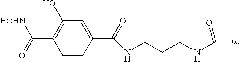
C1=C(C(=O)NCCCNC([a])=O)C=CC(C(=O)[HOHN])=C1O
